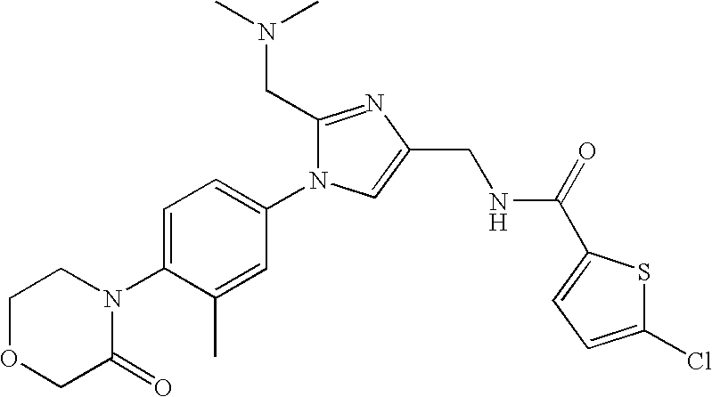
C1OCC(=O)N(C2=CC=C(N3C(CN(C)C)=NC(CNC(=O)C4=CC=C(Cl)S4)=C3)C=C2C)C1
